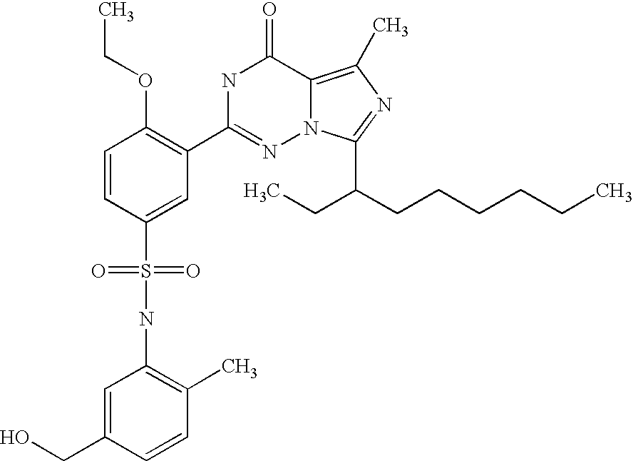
C1=CC(S(NC2=C(C)C=CC(CO)=C2)(=O)=O)=CC(C2=NN3C(=C(C)N=C3C(CCCCCC)CC)C(=O)N2)=C1OCC
